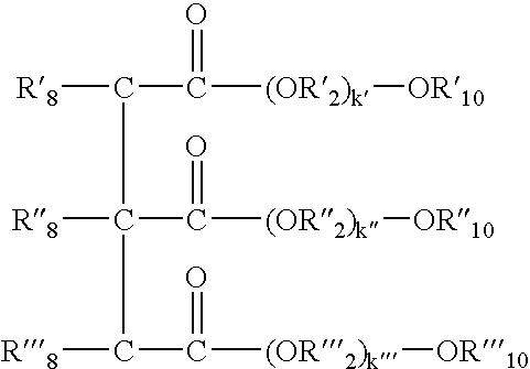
[R8]C(C([(OR2)k][OR10])=O)C(C([R8])C(=O)[(OR2)k][OR10])([R8])C(=O)[(OR2)k][OR10]
